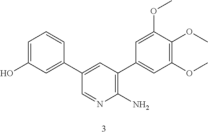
C1=C(O)C=C(C2=CC(C3=CC(OC)=C(OC)C(OC)=C3)=C(N)N=C2)C=C1
